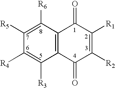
C1([R5])=C([R6])C2=C(C([R3])=C1[R4])C(=O)C([R2])=C([R1])C2=O
